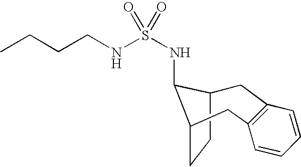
C1C2CCC(C2NS(NCCCC)(=O)=O)CC2=C1C=CC=C2
